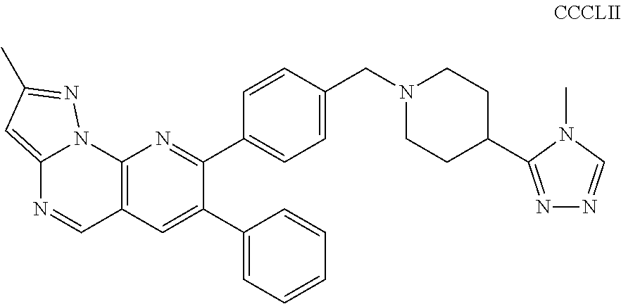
N1=C(C2CCN(CC3=CC=C(C4=NC5=C(C=C4C4=CC=CC=C4)C=NC4=CC(C)=NN54)C=C3)CC2)N(C)C=N1
